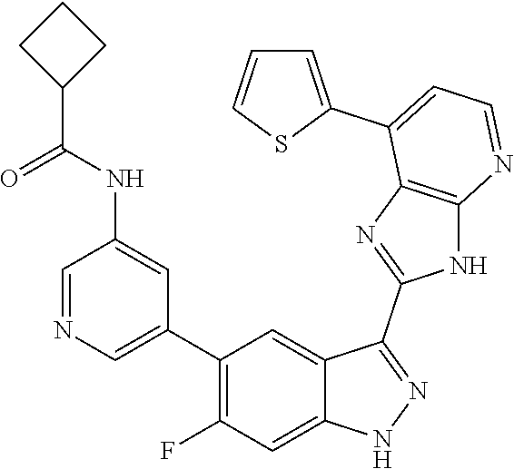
C1=NC=C(C2=C(F)C=C3C(=C2)C(C2=NC4=C(N2)N=CC=C4C2=CC=CS2)=NN3)C=C1NC(C1CCC1)=O
